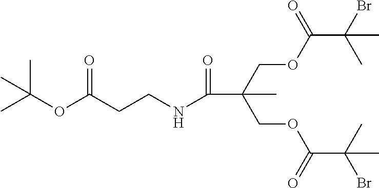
C(C(COC(C(Br)(C)C)=O)(COC(C(C)(Br)C)=O)C)(NCCC(OC(C)(C)C)=O)=O
